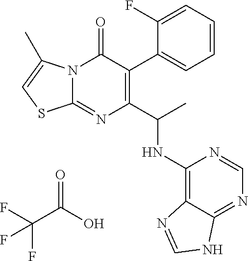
N12C(=NC(C(C)NC3=C4C(=NC=N3)NC=N4)=C(C3=CC=CC=C3F)C1=O)SC=C2C.O=C(O)C(F)(F)F
